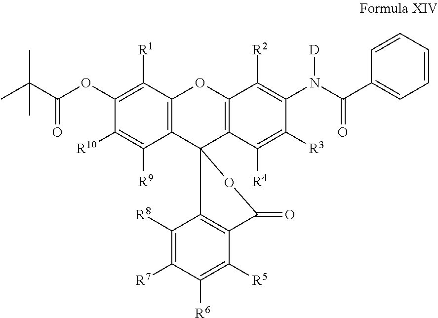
C1(N([D])C(=O)C2=CC=CC=C2)=C([R2])C2=C(C([R4])=C1[R3])C1(C3=C(O2)C([R1])=C(OC(=O)C(C)(C)C)C([R10])=C3[R9])OC(=O)C2=C1C([R8])=C([R7])C([R6])=C2[R5]
